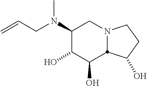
C1(N(C)CC=C)C(O)C(O)C2N(C1)CCC2O
